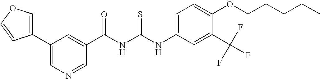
C(NC(NC1=CC=C(OCCCCC)C(C(F)(F)F)=C1)=S)(=O)C1=CC(C2=COC=C2)=CN=C1
